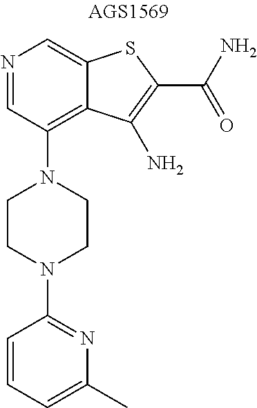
N1=CC(N2CCN(C3=NC(C)=CC=C3)CC2)=C2C(=C1)SC(C(N)=O)=C2N
